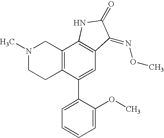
N1(C)CCC2=C(C1)C1=C(C=C2C2=CC=CC=C2OC)C(=NOC)C(=O)N1
